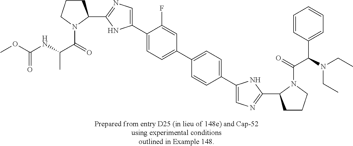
C1(C2CCCN2C(=O)C(NC(OC)=O)C)=NC=C(C2=CC=C(C3=CC=C(C4=CN=C(C5CCCN5C(=O)C(N(CC)CC)C5=CC=CC=C5)N4)C=C3)C=C2F)N1
